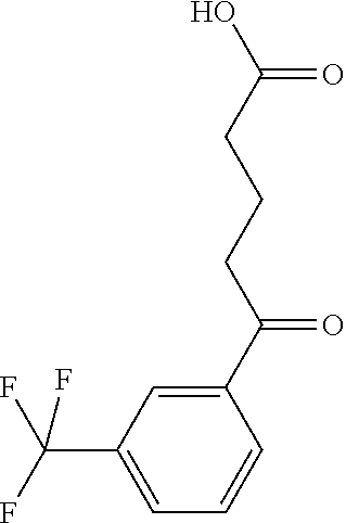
C1(C(CCCC(O)=O)=O)=CC(C(F)(F)F)=CC=C1
